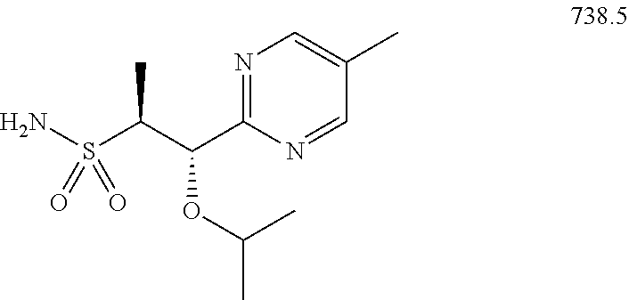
CC(C(C1=NC=C(C)C=N1)OC(C)C)S(N)(=O)=O
